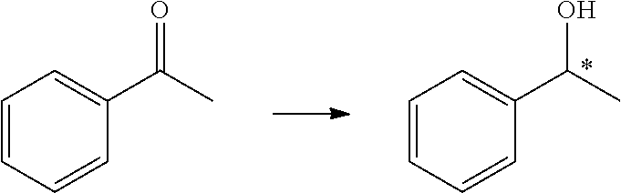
C1=CC=CC(C(C)O)=C1.C1=CC=CC(C(C)=O)=C1
